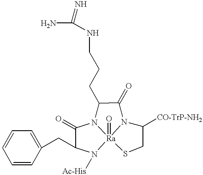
C1([CO-TrP-NH2])N2[Ra]3(=O)(SC1)N([Ac-His])C(CC1=CC=CC=C1)C(=O)N3C(CCCNC(N)=N)C2=O
